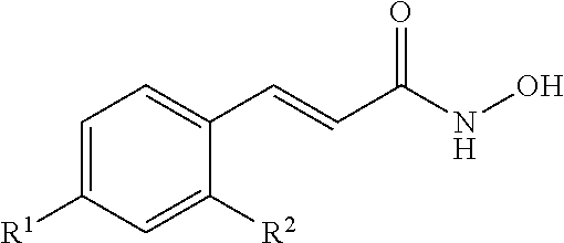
C1=C([R1])C=C([R2])C(C=CC(NO)=O)=C1
